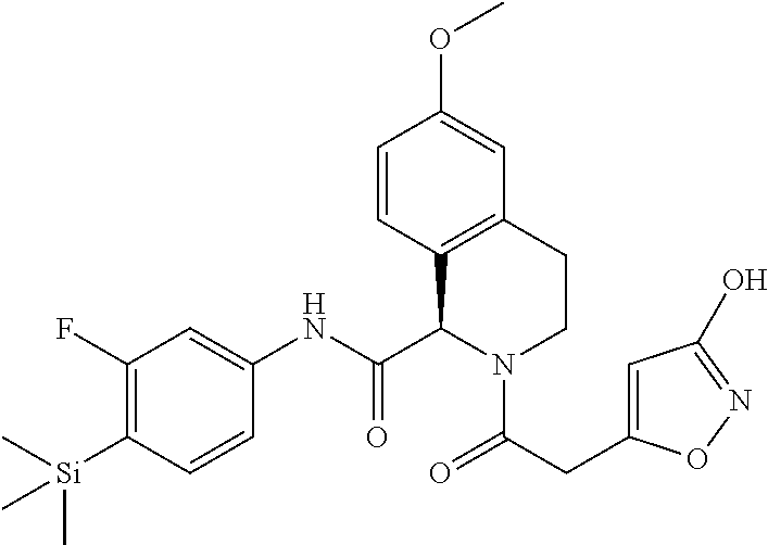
C1(F)=C([Si](C)(C)C)C=CC(NC(C2C3=C(CCN2C(=O)CC2=CC(O)=NO2)C=C(OC)C=C3)=O)=C1
